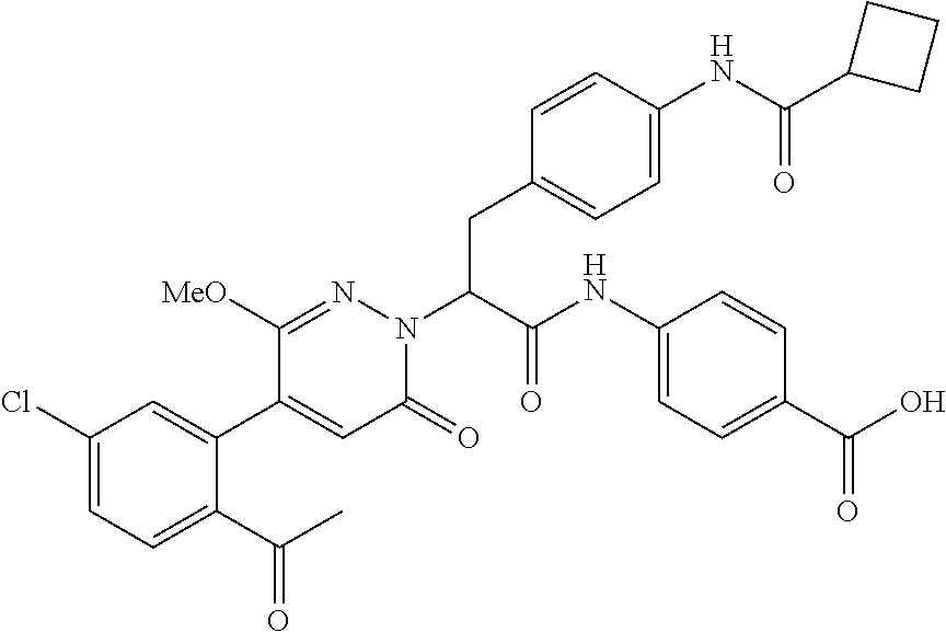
C1(Cl)=CC=C(C(C)=O)C(C2=CC(=O)N(C(C(=O)NC3=CC=C(C(O)=O)C=C3)CC3=CC=C(NC(C4CCC4)=O)C=C3)N=C2[MeO])=C1
